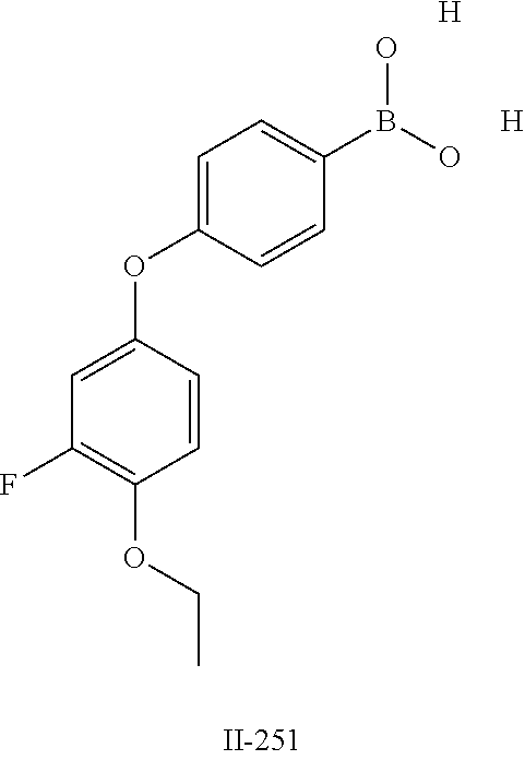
C1=C(OC2=CC=C(B(O)O)C=C2)C=CC(OCC)=C1F.[H].[H]
